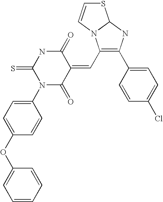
C1(OC2=CC=C(N3C(=O)C(=CC4=C(C5=CC=C(Cl)C=C5)NC5N4C=CS5)C(=O)NC3=S)C=C2)=CC=CC=C1
